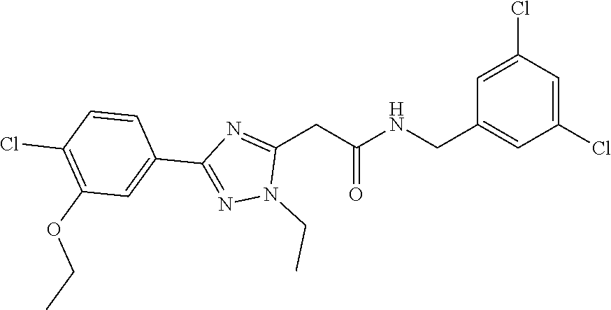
C(NC(CC1=NC(C2=CC(OCC)=C(Cl)C=C2)=NN1CC)=O)C1=CC(Cl)=CC(Cl)=C1
